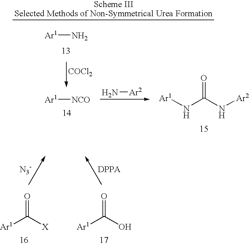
[Ar1]C([X])=O.[Ar1]C(O)=O.[N3-].[DPPA].[Ar1]N.[COCl2].N[Ar2].[Ar1]NC(=O)N[Ar2].[Ar1][NCO]
